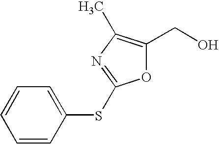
C1=CC(SC2=NC(C)=C(CO)O2)=CC=C1
